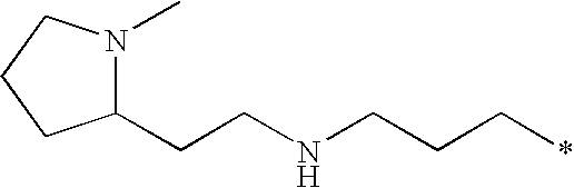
C1(CCNCCC*)N(C)CCC1
